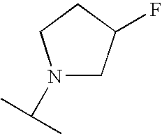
N1(C(C)C)CC(F)CC1
